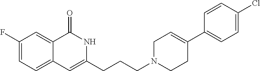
C1(F)=CC=C2C(=C1)C(=O)NC(CCCN1CCC(C3=CC=C(Cl)C=C3)=CC1)=C2
